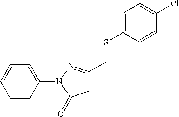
C1=CC(N2C(=O)CC(CSC3=CC=C(Cl)C=C3)=N2)=CC=C1
